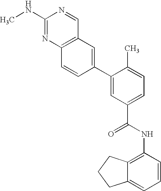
CNC1=NC2=C(C=N1)C=C(C1=CC(C(NC3=C4C(=CC=C3)CCC4)=O)=CC=C1C)C=C2
